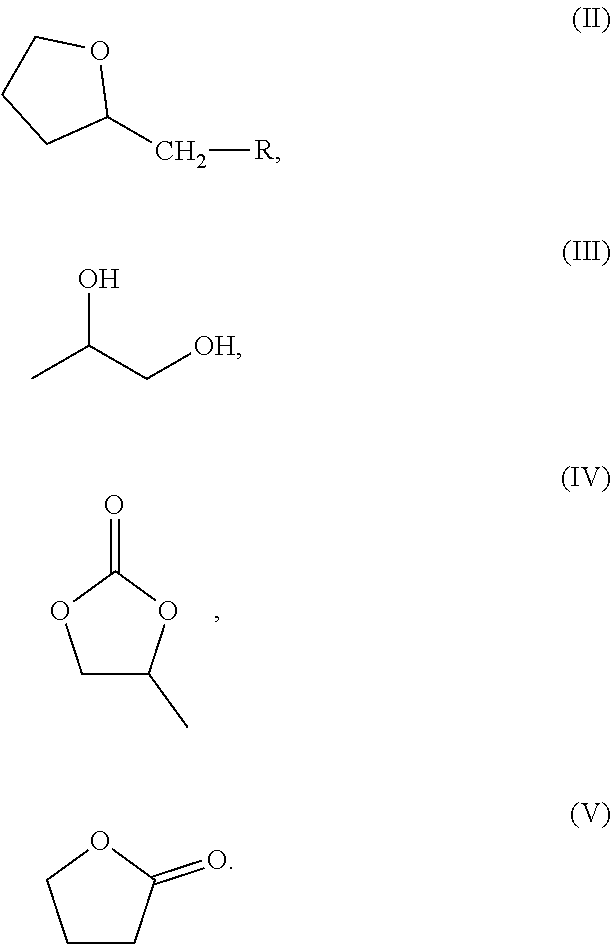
C1C(C)OC(=O)O1.C([R])C1OCCC1.OC(C[OH])C.C1CC(=O)OC1
